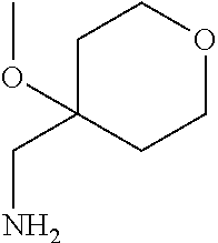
C1C(CN)(OC)CCOC1
